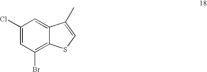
C1(Cl)=CC(Br)=C2C(=C1)C(C)=CS2
